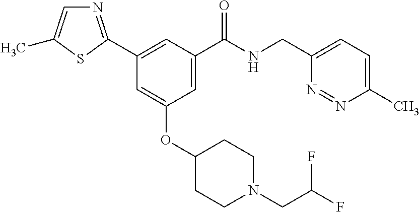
C1(C2=NC=C(C)S2)=CC(C(NCC2=CC=C(C)N=N2)=O)=CC(OC2CCN(CC(F)F)CC2)=C1
